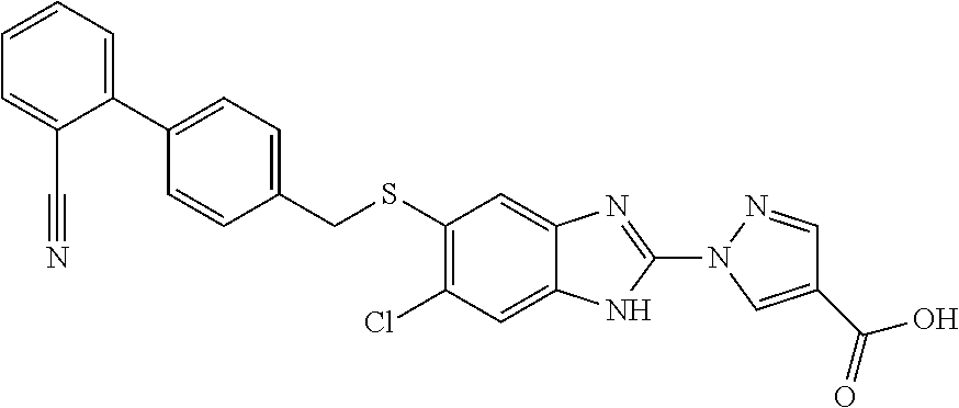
C1(SCC2=CC=C(C3=CC=CC=C3C#N)C=C2)=C(Cl)C=C2C(=C1)N=C(N1N=CC(C(O)=O)=C1)N2
